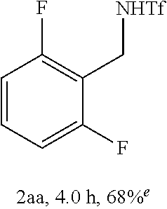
C1=C(F)C(C[NHTf])=C(F)C=C1
